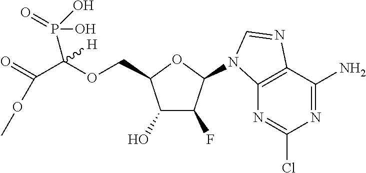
C(C1C(O)C(F)C(N2C3=C(C(N)=NC(Cl)=N3)N=C2)O1)OC(P(=O)(O)O)(C(OC)=O)[H]
